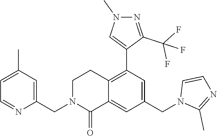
C1(CN2C(=O)C3=CC(CN4C(C)=NC=C4)=CC(C4=CN(C)N=C4C(F)(F)F)=C3CC2)=CC(C)=CC=N1
